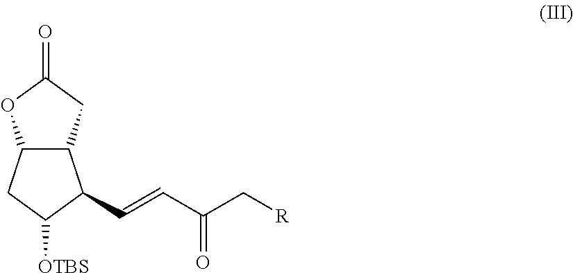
C12C(CC(=O)O1)C(C=CC(C[R])=O)C([OTBS])C2
